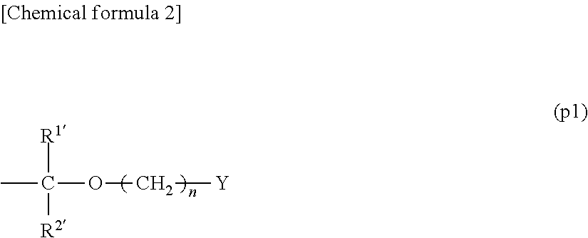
CC(OC[Y])([R1])[R2]
